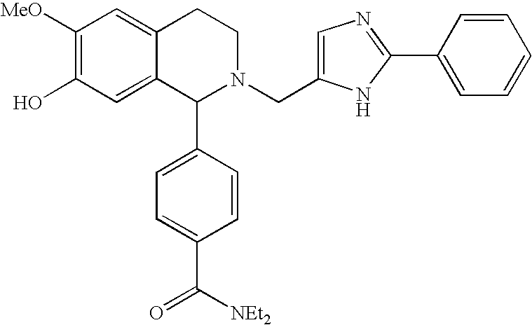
C1([MeO])=C(O)C=C2C(=C1)CCN(CC1=CN=C(C3=CC=CC=C3)N1)C2C1=CC=C(C([NEt2])=O)C=C1
